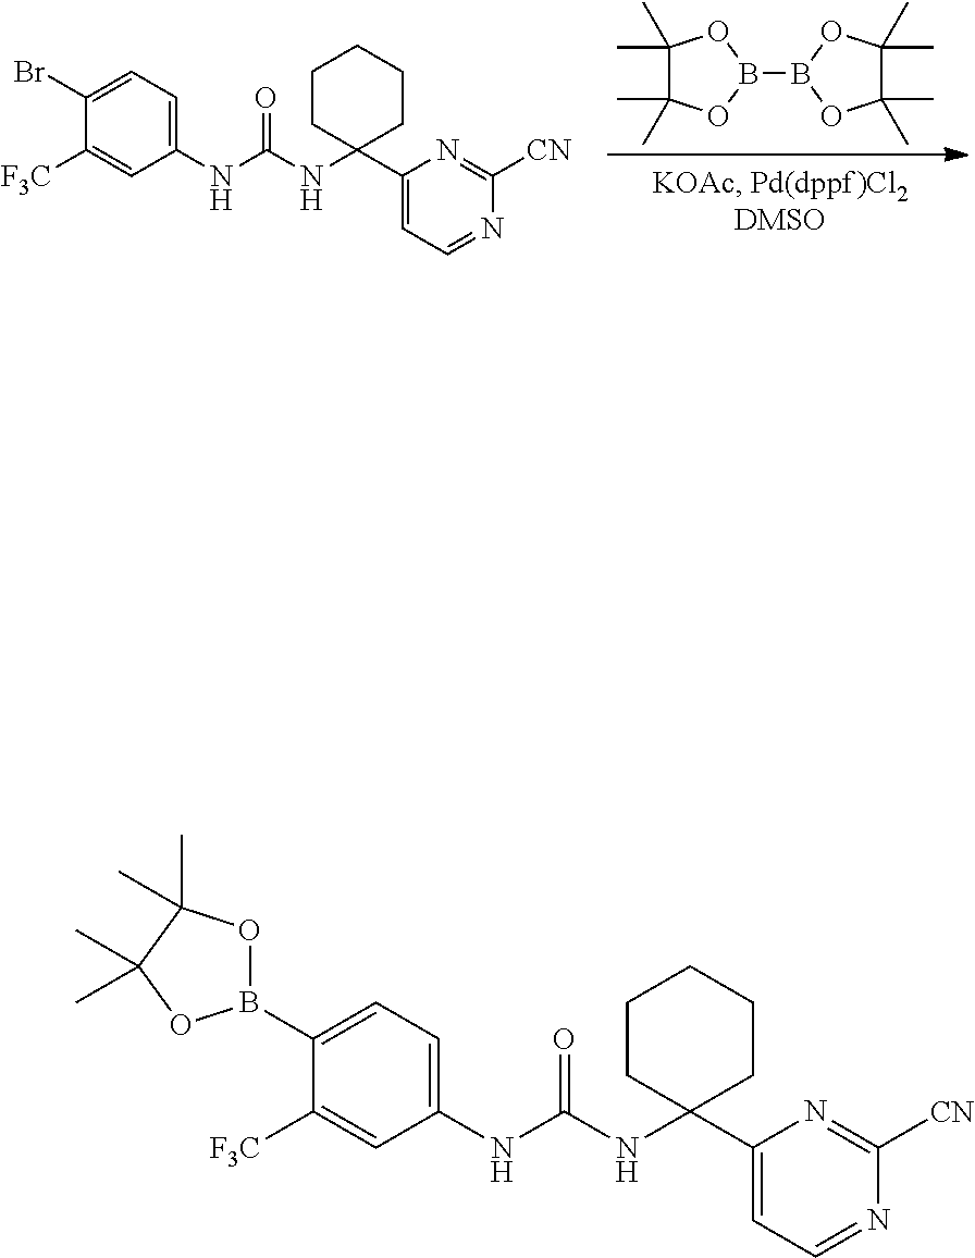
B1(B2OC(C)(C)C(C)(C)O2)OC(C)(C)C(C)(C)O1.N(C(=O)NC1=CC=C(Br)C([F3C])=C1)C1(C2=CC=NC([CN])=N2)CCCCC1.N(C(=O)NC1=CC=C(B2OC(C)(C)C(C)(C)O2)C([F3C])=C1)C1(C2=CC=NC([CN])=N2)CCCCC1
